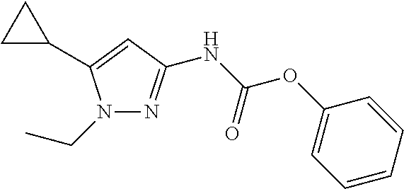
N1(CC)N=C(NC(OC2=CC=CC=C2)=O)C=C1C1CC1
